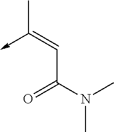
C(C(N(C)C)=O)=C(->C)C
